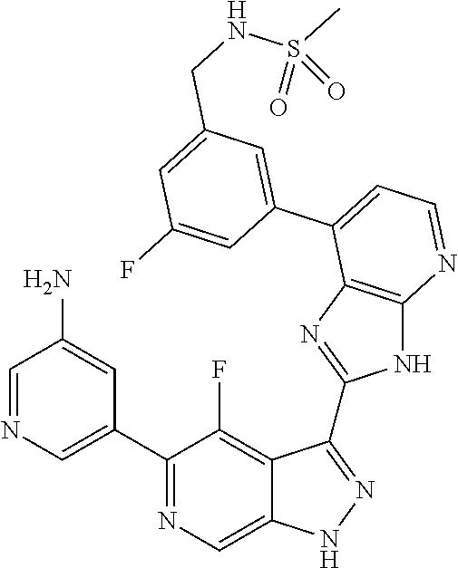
C1=NC=C(C2=NC=C3C(=C2F)C(C2=NC4=C(N2)N=CC=C4C2=CC(CNS(C)(=O)=O)=CC(F)=C2)=NN3)C=C1N
